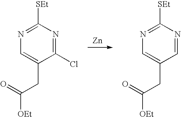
[Zn].N1=C([SEt])N=C(Cl)C(CC(=O)[OEt])=C1.N1=C([SEt])N=CC(CC(=O)[OEt])=C1
